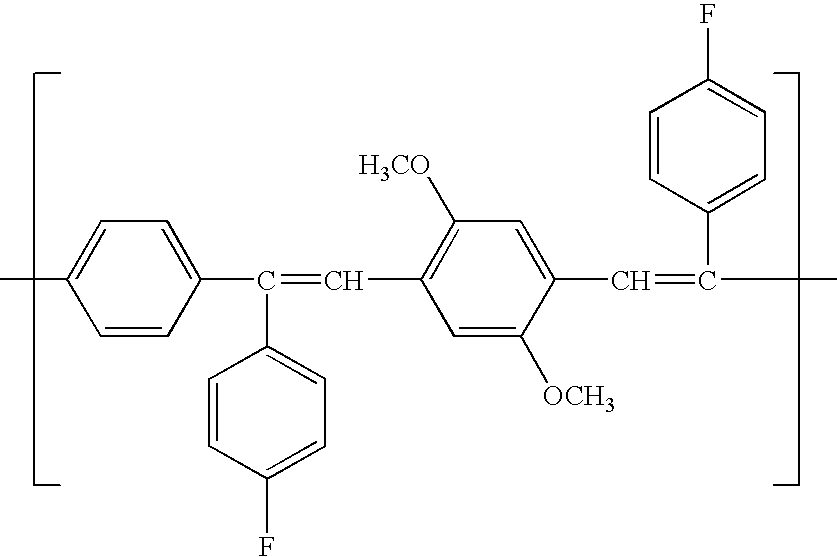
C1=CC(C(=CC2=C([H3CO])C=C(C=C(C)C3=CC=C(F)C=C3)C([OCH3])=C2)C2=CC=C(F)C=C2)=CC=C1C
